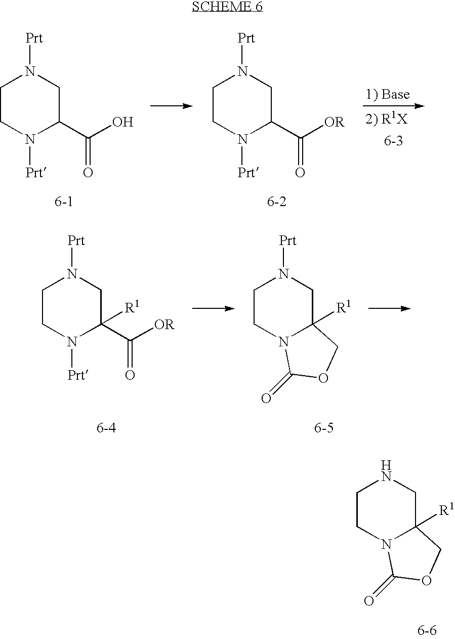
C1CN([Prt])C(C(O)=O)CN1[Prt].C1CN([Prt])C(C([OR])=O)CN1[Prt].C1CN([Prt])C(C([OR])=O)([R1])CN1[Prt].C1CN2C([R1])(CN1[Prt])COC2=O.C1CN2C([R1])(CN1)COC2=O
